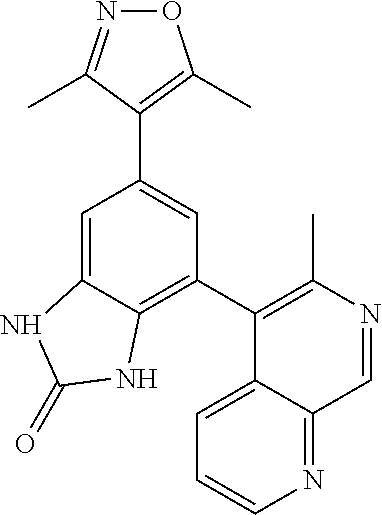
O1N=C(C)C(C2=CC(C3=C(C)N=CC4=NC=CC=C34)=C3C(=C2)NC(=O)N3)=C1C
